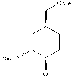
C1C([BocHN])C(O)CCC1C[OMe]
